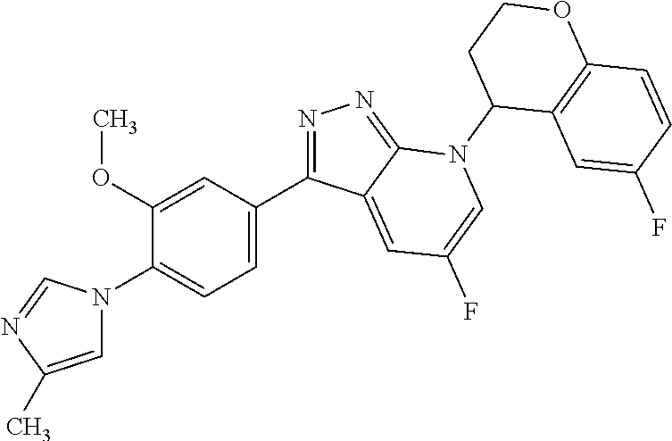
N1=C(C2=CC=C(N3C=C(C)N=C3)C(OC)=C2)C2=CC(F)=CN(C3C4=C(C=CC(F)=C4)OCC3)C2=N1
